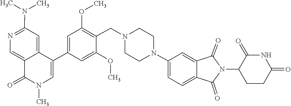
N1(C)C(=O)C2=CN=C(N(C)C)C=C2C(C2=CC(OC)=C(CN3CCN(C4=CC=C5C(=C4)C(=O)N(C4CCC(=O)NC4=O)C5=O)CC3)C(OC)=C2)=C1
